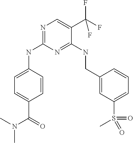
C1=C(C(N(C)C)=O)C=CC(NC2=NC=C(C(F)(F)F)C(NCC3=CC(S(=O)(=O)C)=CC=C3)=N2)=C1
